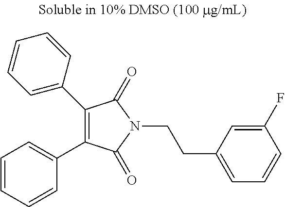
C1(C2=CC=CC=C2)=C(C2=CC=CC=C2)C(=O)N(CCC2=CC=CC(F)=C2)C1=O
